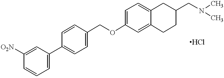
O(C1=CC=C2C(=C1)CCC(CN(C)C)C2)CC1=CC=C(C2=CC=CC([O2N])=C2)C=C1
